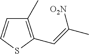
C1(C)=C(C=C(C)[O2N])SC=C1
